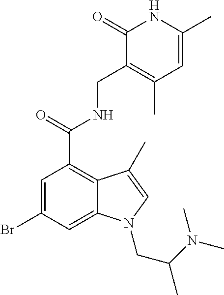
BrC1=CC(C(NCC2=C(C)C=C(C)NC2=O)=O)=C2C(=C1)N(CC(N(C)C)C)C=C2C
